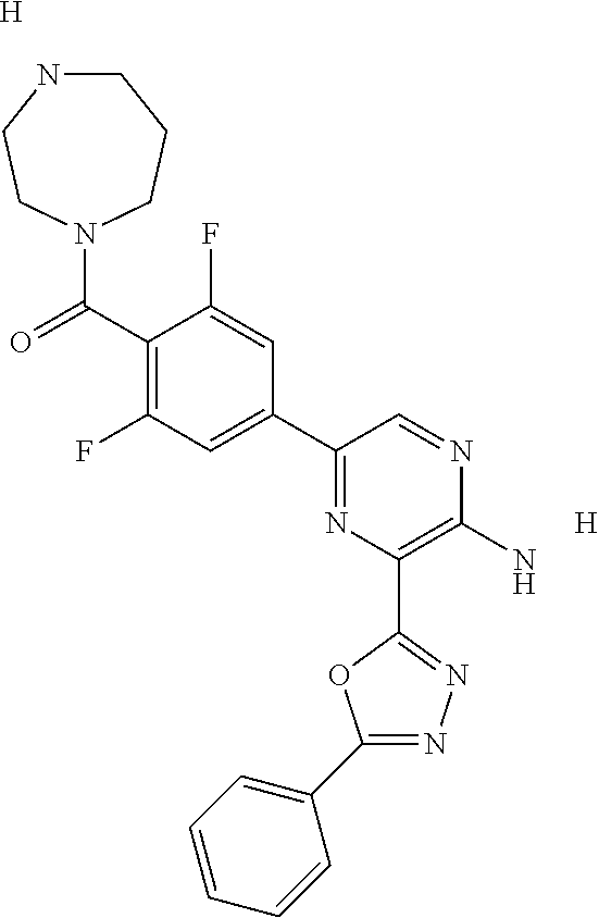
[H].[H].C1NCCN(C(C2=C(F)C=C(C3=NC(C4=NN=C(C5=CC=CC=C5)O4)=C(N)N=C3)C=C2F)=O)CC1
